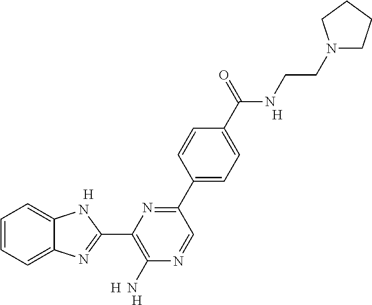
C1=CC=C2C(=C1)NC(C1=C(N)N=CC(C3=CC=C(C(NCCN4CCCC4)=O)C=C3)=N1)=N2.[H].[H].[H].[H]
